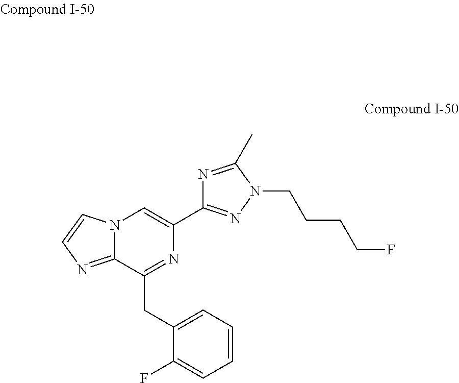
C1=C(CC2=NC(C3=NN(CCCCF)C(C)=N3)=CN3C2=NC=C3)C(F)=CC=C1
